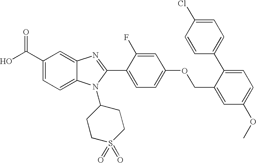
OC(C1=CC=C2C(=C1)N=C(C1=CC=C(OCC3=CC(OC)=CC=C3C3=CC=C(Cl)C=C3)C=C1F)N2C1CCS(=O)(=O)CC1)=O
